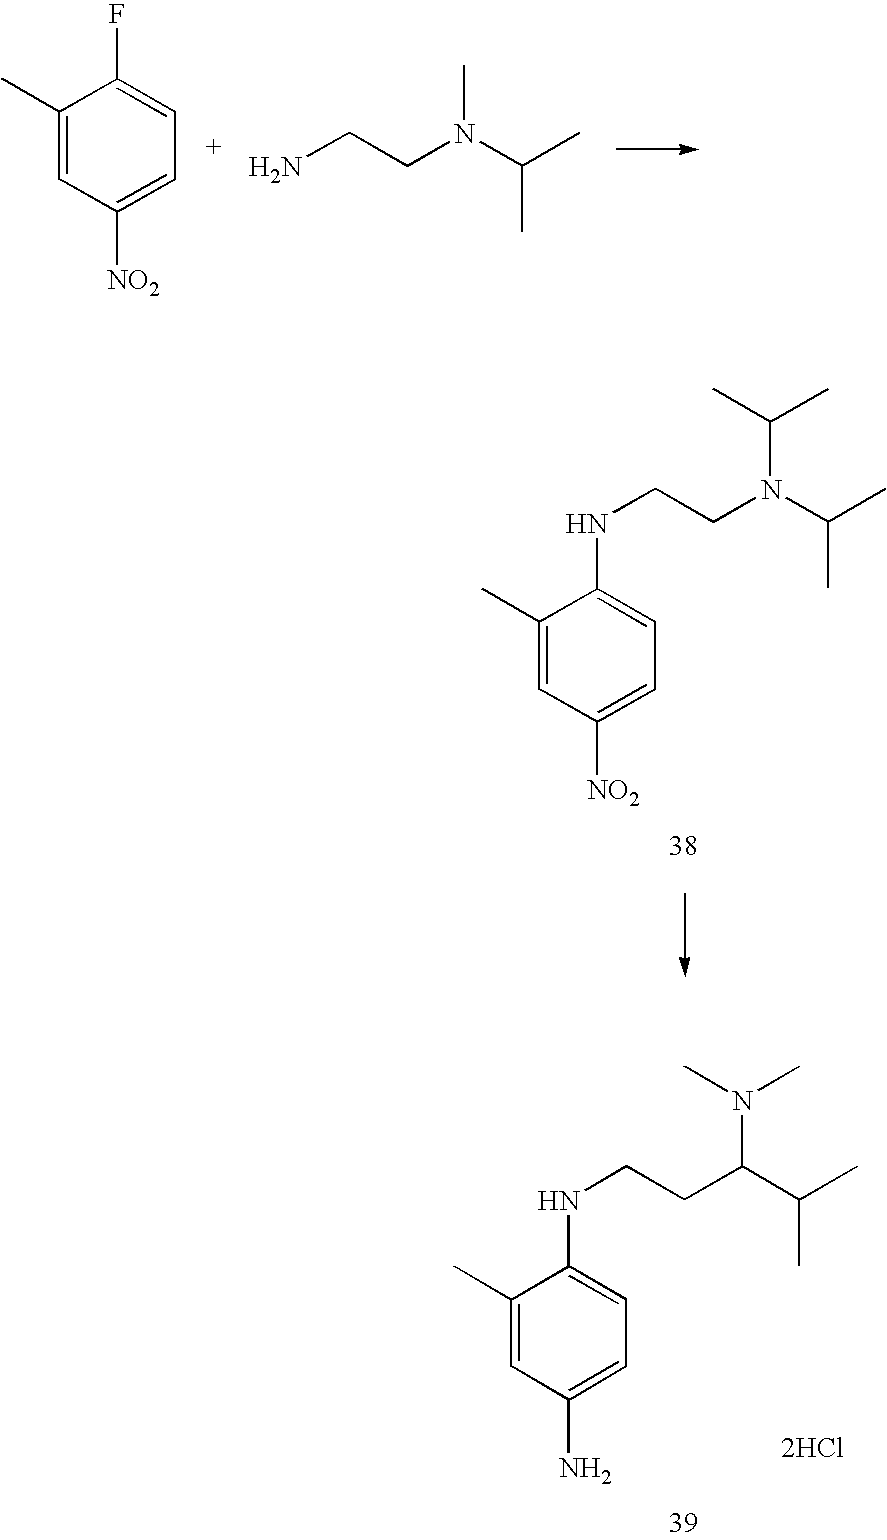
C1(C)=CC([NO2])=CC=C1F.NCCN(C(C)C)C.N(CCN(C(C)C)C(C)C)C1=CC=C([NO2])C=C1C.N(CCC(C(C)C)N(C)C)C1=CC=C(N)C=C1C.[2HCl]
